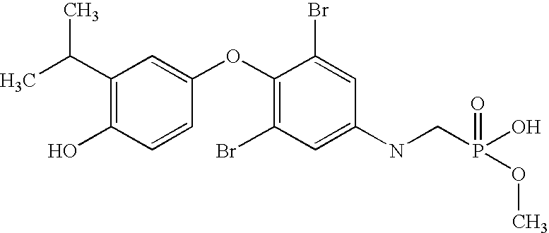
C1(C(C)C)=C(O)C=CC(OC2=C(Br)C=C(NCP(OC)(O)=O)C=C2Br)=C1
